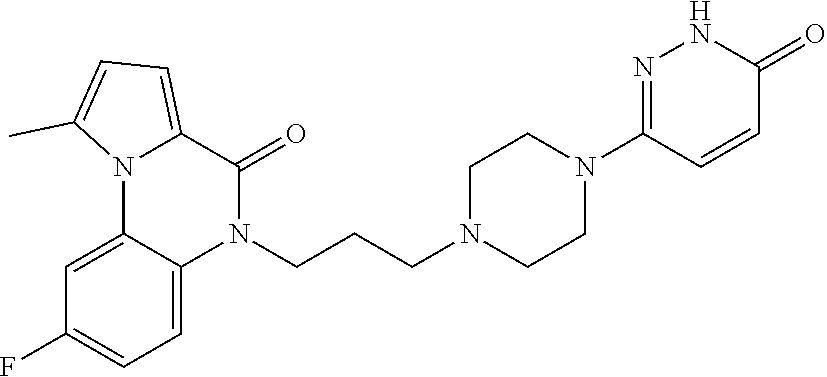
C1(F)=CC=C2C(=C1)N1C(=CC=C1C)C(=O)N2CCCN1CCN(C2=NNC(=O)C=C2)CC1
